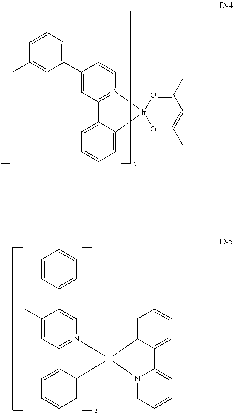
C1=C2C(=CC=C1)[Ir]1(N3=C2C=C(C2=CC(C)=CC(C)=C2)C=C3)OC(C)=CC(C)=O1.C1=C2C(=CC=C1)[Ir]1(N3=C2C=C(C)C(C2=CC=CC=C2)=C3)C2=CC=CC=C2C2=CC=CC=N21
